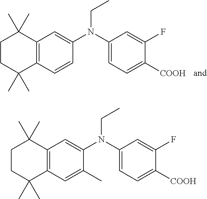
C12=C(C=CC(N(C3=CC=C([COOH])C(F)=C3)CC)=C1)C(C)(C)CCC2(C)C.C12=C(C=C(C)C(N(C3=CC=C([COOH])C(F)=C3)CC)=C1)C(C)(C)CCC2(C)C
